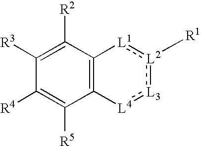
C12=C(C([R2])=C([R3])C([R4])=C1[R5])[L1]:[L2]([R1]):[L3]:[L4]2
